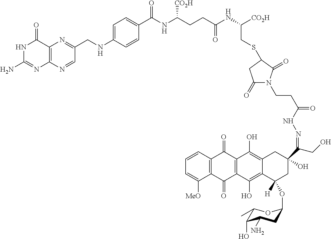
N1C(N)=NC2=C(C1=O)N=C(CNC1=CC=C(C(NC(CCC(=O)NC([CO2H])CSC3C(=O)N(CCC(=O)NN=C(C4(O)CC(OC5CC(N)C(O)C(C)O5)([H])C5=C(O)C6=C(C(O)=C5C4)C(=O)C4=C(C6=O)C([MeO])=CC=C4)CO)C(=O)C3)[CO2H])=O)C=C1)C=N2
